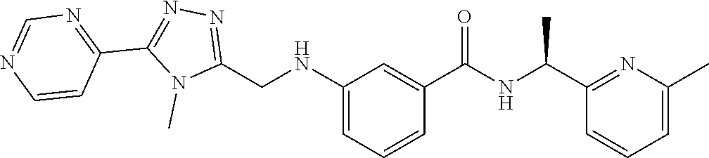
N1=C(CNC2=CC=CC(C(=O)NC(C3=NC(C)=CC=C3)C)=C2)N(C)C(C2=NC=NC=C2)=N1
